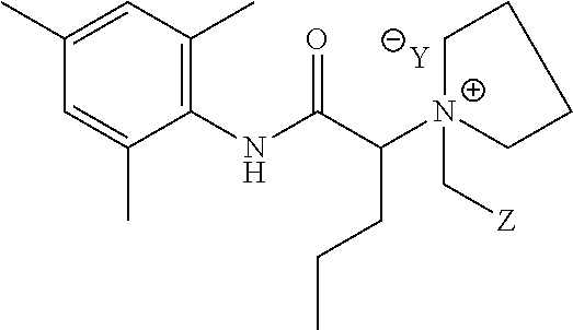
[Y].C1=C(C)C(NC(C([N+]2(C[Z])CCCC2)CCC)=O)=C(C)C=C1C
